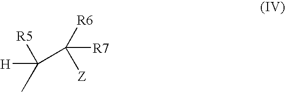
[H]C([R5])(C)C([R7])([R6])[Z]
